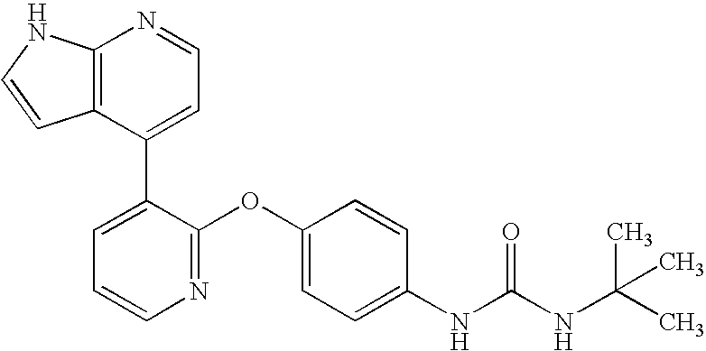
C12=C(C(C3=CC=CN=C3OC3=CC=C(NC(NC(C)(C)C)=O)C=C3)=CC=N1)C=CN2
